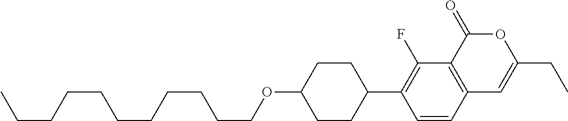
C12=C(C(=O)OC(CC)=C1)C(F)=C(C1CCC(OCCCCCCCCCCC)CC1)C=C2
